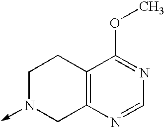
C12=C(N=CN=C1OC)CN(->C)CC2
